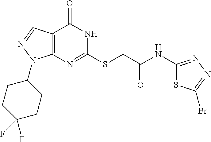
C12=C(C=NN1C1CCC(F)(F)CC1)C(=O)NC(SC(C(=O)NC1=NN=C(Br)S1)C)=N2
